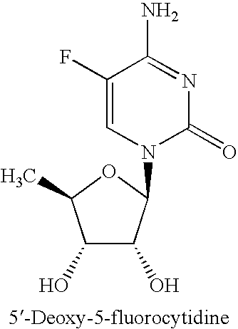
C1(F)=CN(C2C(O)C(O)C(C)O2)C(=O)N=C1N
